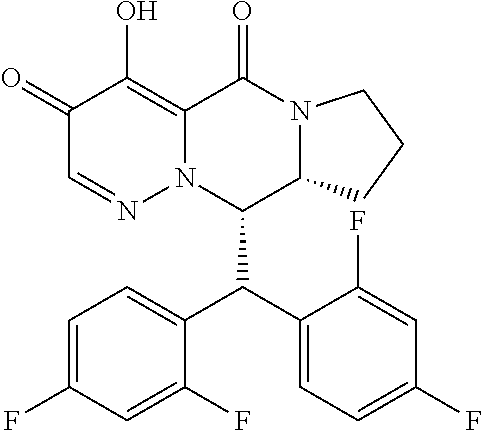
C1(=O)C=NN2C(=C1O)C(=O)N1C(C2C(C2=CC=C(F)C=C2F)C2=CC=C(F)C=C2F)CCC1
